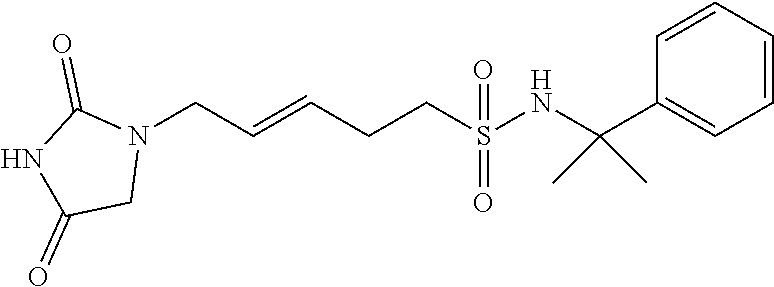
C(C=CCN1C(=O)NC(=O)C1)CS(NC(C1=CC=CC=C1)(C)C)(=O)=O
